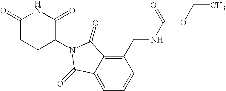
C1(CNC(OCC)=O)=C2C(=CC=C1)C(=O)N(C1C(=O)NC(=O)CC1)C2=O
